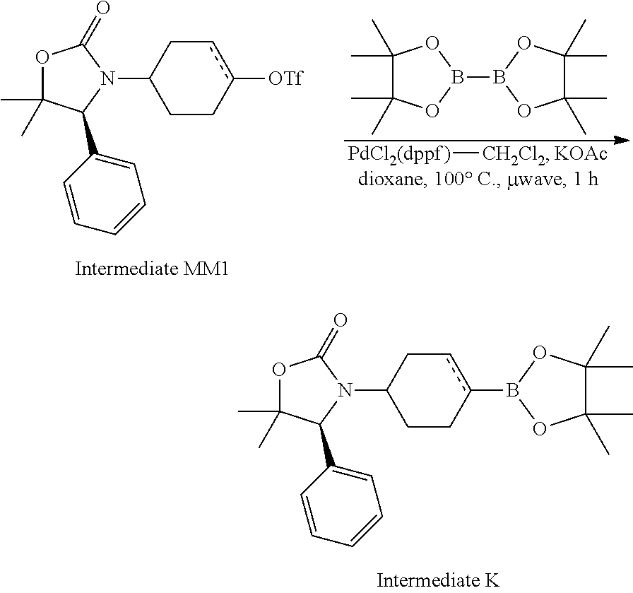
O1C(C)(C)C(C2=CC=CC=C2)N(C2CCc(B3OC(C)(C)C(C)(C)O3)cC2)C1=O.O1C(C)(C)C(C2=CC=CC=C2)N(C2CCc([OTf])cC2)C1=O.[PdCl2(dppf)][CH2Cl2].[KOAc].C1(C)(C)C(C)(C)OB(B2OC(C)(C)C(C)(C)O2)O1
